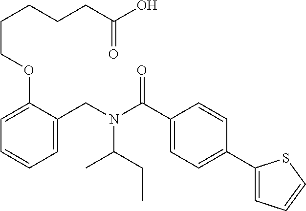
C1=C(CN(C(C2=CC=C(C3=CC=CS3)C=C2)=O)C(CC)C)C(OCCCCCC(O)=O)=CC=C1
